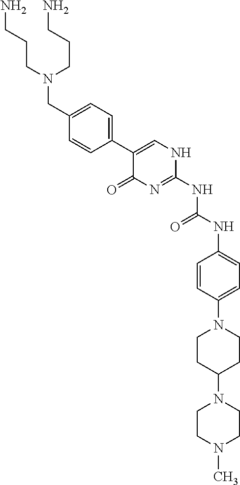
C1=CC(C2=CNC(NC(NC3=CC=C(N4CCC(N5CCN(C)CC5)CC4)C=C3)=O)=NC2=O)=CC=C1CN(CCCN)CCCN
